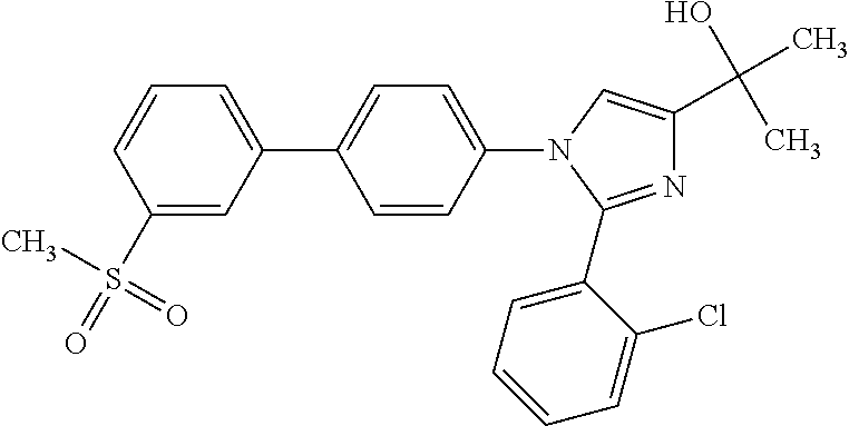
C1=C(C2=CC=C(N3C=C(C(O)(C)C)N=C3C3=CC=CC=C3Cl)C=C2)C=C(S(C)(=O)=O)C=C1
